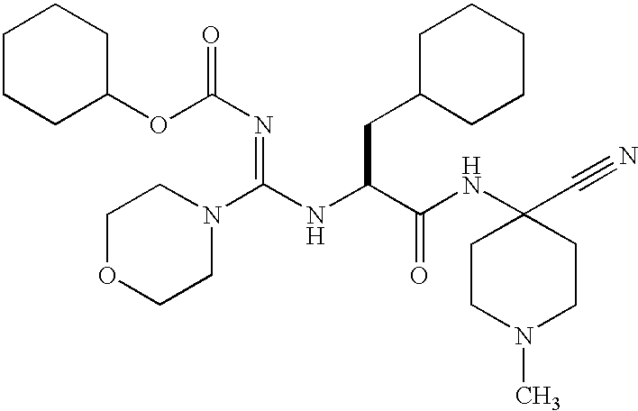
C1CCC(OC(N=C(N2CCOCC2)NC(CC2CCCCC2)C(NC2(C#N)CCN(C)CC2)=O)=O)CC1
